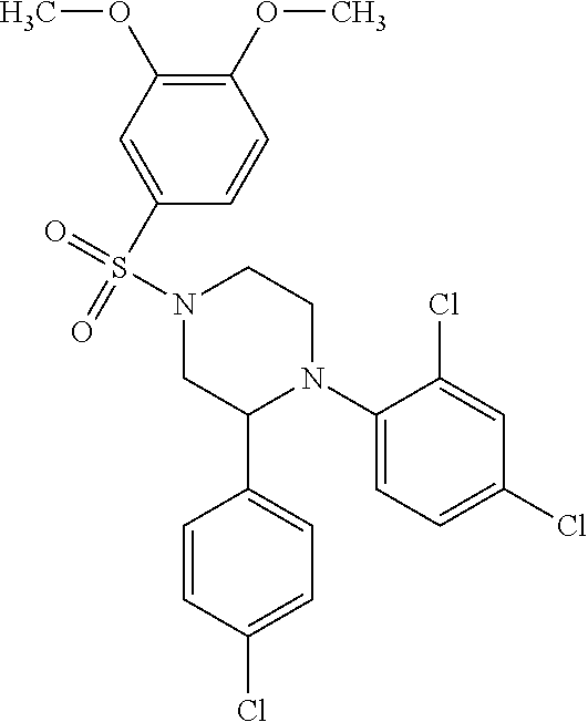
C1(N2CCN(S(=O)(=O)C3=CC(OC)=C(OC)C=C3)CC2C2=CC=C(Cl)C=C2)=CC=C(Cl)C=C1Cl
